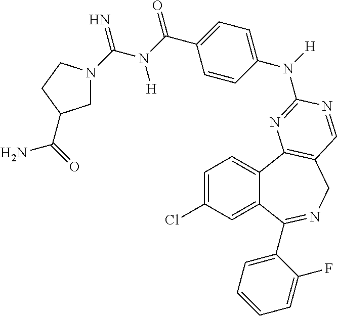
C1=C(Cl)C=C2C(=C1)C1=C(CN=C2C2=CC=CC=C2F)C=NC(N(C2=CC=C(C(N(C(N3CC(C(=O)N)CC3)=N)[H])=O)C=C2)[H])=N1
